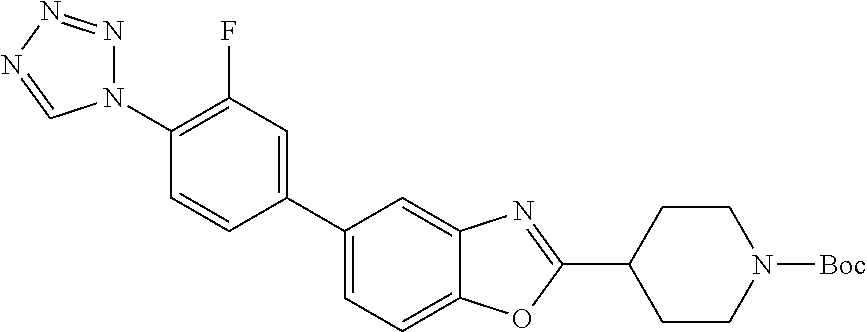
C1(N2N=NN=C2)=C(F)C=C(C2=CC=C3C(=C2)N=C(C2CCN([Boc])CC2)O3)C=C1
